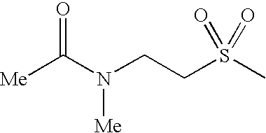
[Me]C(N(CCS(C)(=O)=O)[Me])=O
